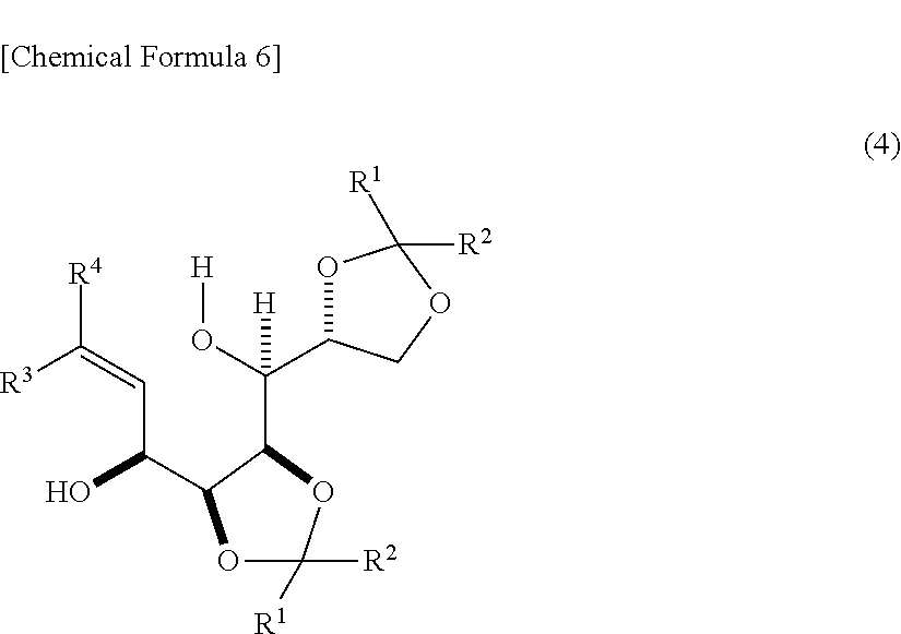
O1C(C(O[H])(C2OC([R1])([R2])OC2C(O)C=C([R3])[R4])[H])COC1([R1])[R2]
